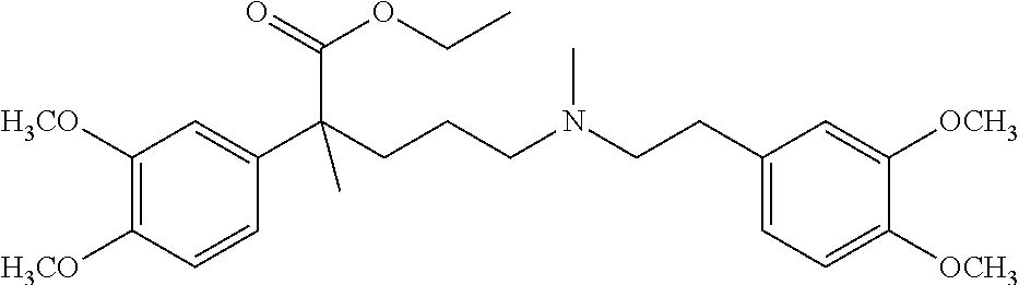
C1([H3CO])=C([H3CO])C=CC(C(CCCN(CCC2=CC=C([OCH3])C([OCH3])=C2)C)(C(=O)OCC)C)=C1
